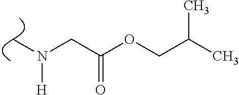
C(C(OCC(C)C)=O)N(C)[H]
